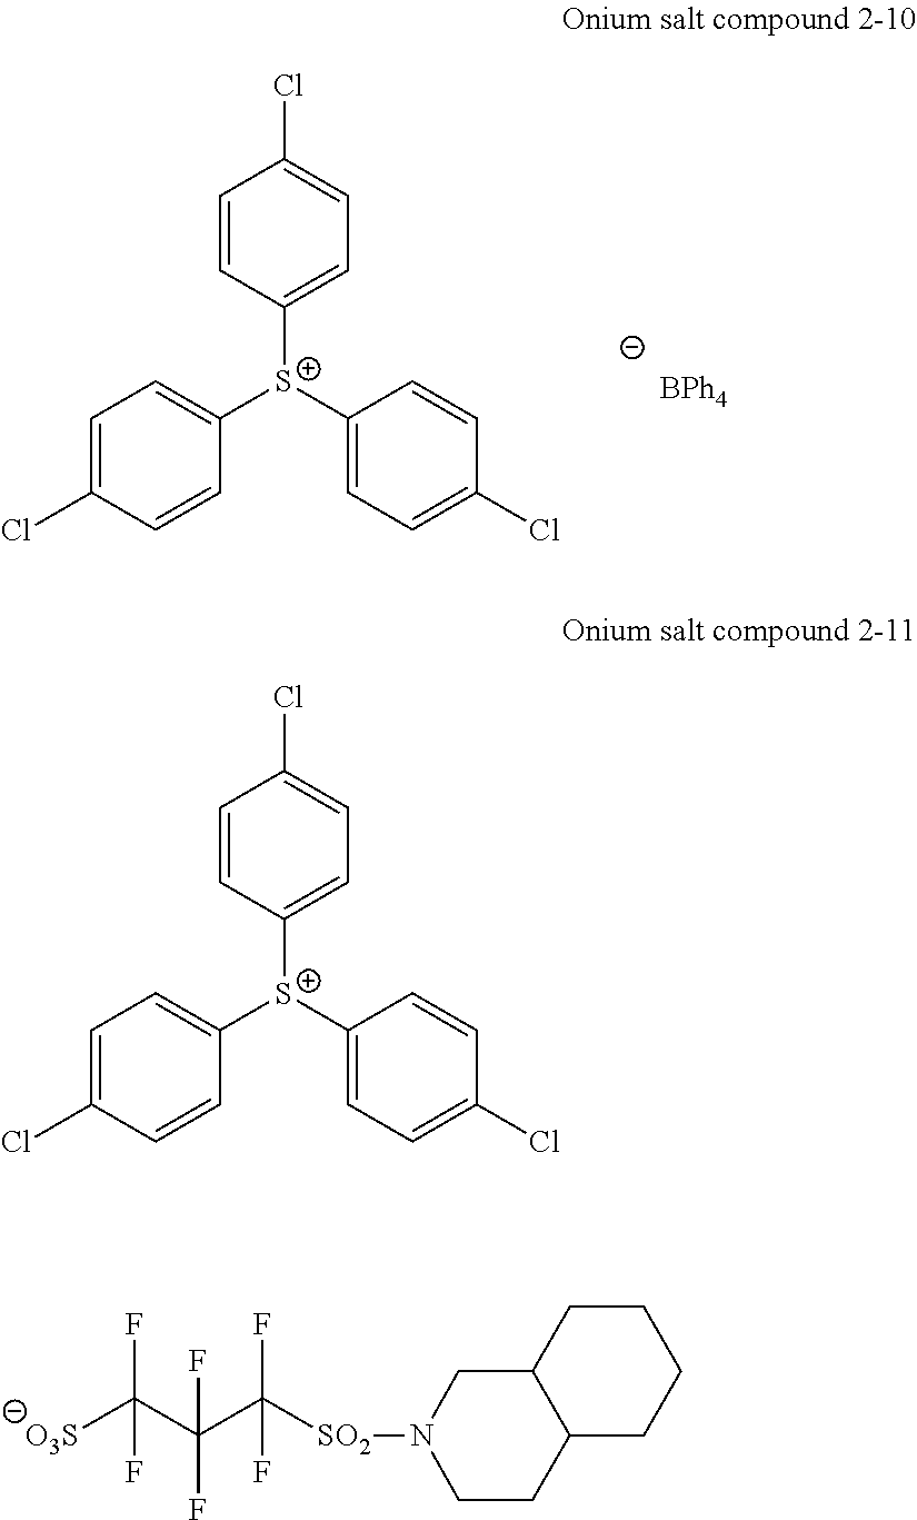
[BPh4].C1=CC([S+](C2=CC=C(Cl)C=C2)C2=CC=C(Cl)C=C2)=CC=C1Cl.C1=CC([S+](C2=CC=C(Cl)C=C2)C2=CC=C(Cl)C=C2)=CC=C1Cl.[O3S]C(F)(C(C([SO2]N1CCC2C(C1)CCCC2)(F)F)(F)F)F
